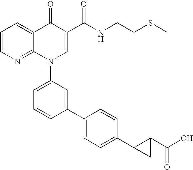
C1=CN=C2C(=C1)C(=O)C(C(NCCSC)=O)=CN2C1=CC=CC(C2=CC=C(C3CC3C(O)=O)C=C2)=C1
